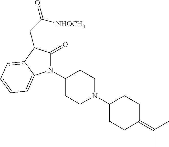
C1(N2C(=O)C(CC([NHOCH3])=O)C3=CC=CC=C23)CCN(C2CCC(=C(C)C)CC2)CC1
